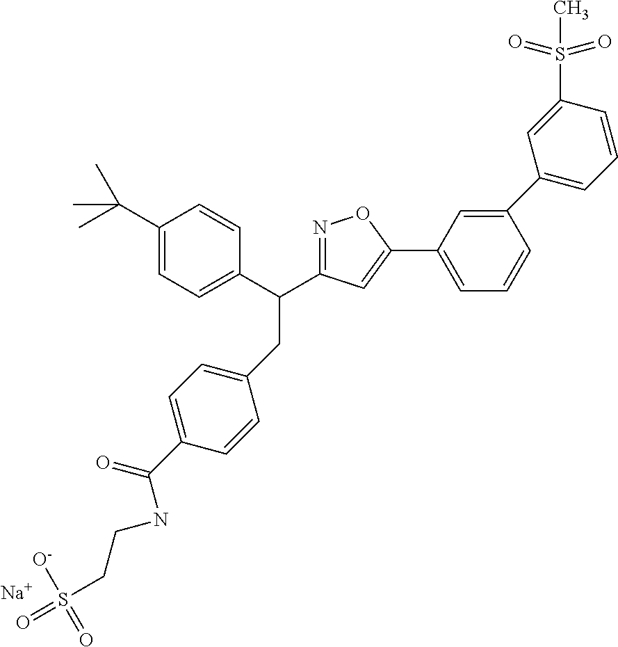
[Na].C1=C(C2=CC(C(C3=CC=C(C(C)(C)C)C=C3)CC3=CC=C(C(=O)NCCS(=O)([O-])=O)C=C3)=NO2)C=C(C2=CC=CC(S(C)(=O)=O)=C2)C=C1
